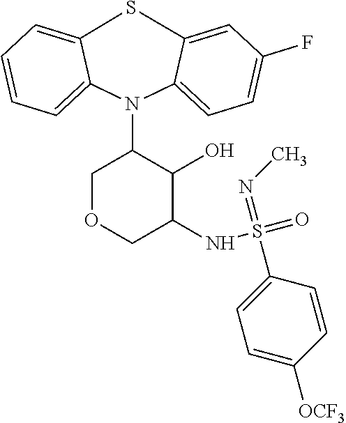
S1C2=CC=CC=C2N(C2COCC(NS(=O)(=NC)C3=CC=C([OCF3])C=C3)C2O)C2=CC=C(F)C=C12
